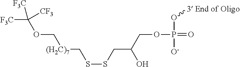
[F3C]C(OC[(H2C)7]CSSCC(COP([O-])(O[3 End of Oligo])=O)O)([F3C])[CF3]
